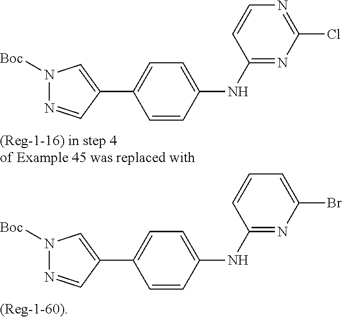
ClC1=NC=CC(NC2=CC=C(C3=CN([Boc])N=C3)C=C2)=N1.BrC1=CC=CC(NC2=CC=C(C3=CN([Boc])N=C3)C=C2)=N1
